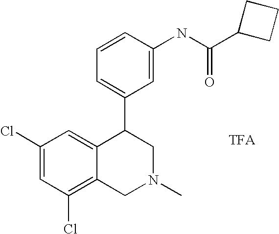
C1(Cl)=C2C(=CC(Cl)=C1)C(C1=CC=CC(NC(C3CCC3)=O)=C1)CN(C)C2
